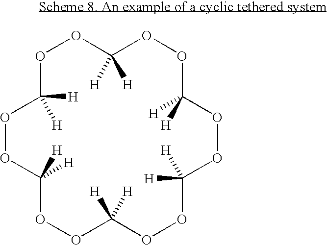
O1OC([H])([H])OOC([H])([H])OOC([H])([H])OOC([H])([H])OOC([H])([H])OOC1([H])[H]
